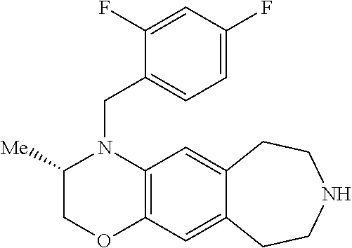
C1=C(CN2C3=C(OCC2[Me])C=C2C(=C3)CCNCC2)C(F)=CC(F)=C1
